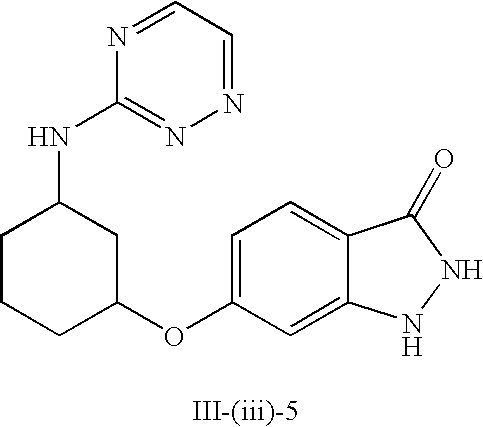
C1=C(OC2CC(NC3=NN=CC=N3)CCC2)C=C2C(=C1)C(=O)NN2
